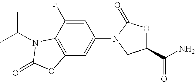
C1=C(F)C2=C(C=C1N1C(=O)OC(C(N)=O)C1)OC(=O)N2C(C)C
